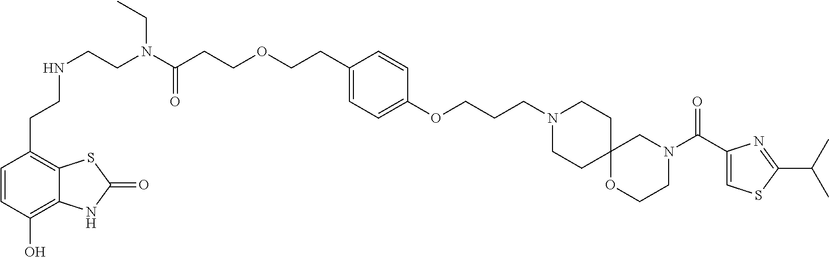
C1=CC(O)=C2C(=C1CCNCCN(C(CCOCCC1=CC=C(OCCCN3CCC4(CC3)OCCN(C(=O)C3=CSC(C(C)C)=N3)C4)C=C1)=O)CC)SC(=O)N2
